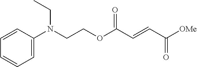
C(COC(C=CC([OMe])=O)=O)N(C1=CC=CC=C1)CC
